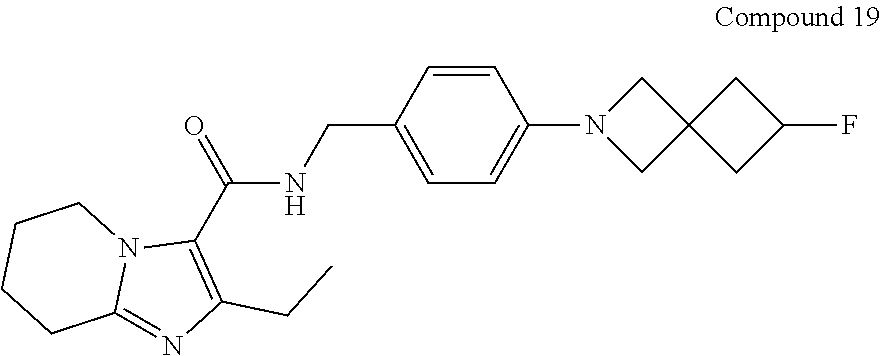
C1=C(CNC(C2=C(CC)N=C3N2CCCC3)=O)C=CC(N2CC3(C2)CC(F)C3)=C1
